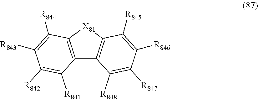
C12=C([X81]C3=C1C([R848])=C([R847])C([R846])=C3[R845])C([R844])=C([R843])C([R842])=C2[R841]
